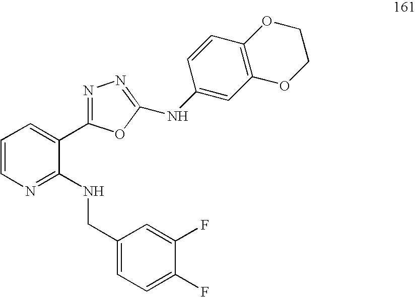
C1=CN=C(NCC2=CC=C(F)C(F)=C2)C(C2=NN=C(NC3=CC4=C(C=C3)OCCO4)O2)=C1
